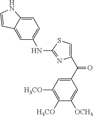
C1=C2C(=CC=C1NC1=NC(C(C3=CC([H3CO])=C([H3CO])C([OCH3])=C3)=O)=CS1)NC=C2
